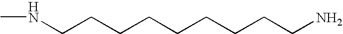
N(CCCCCCCCCN)C
